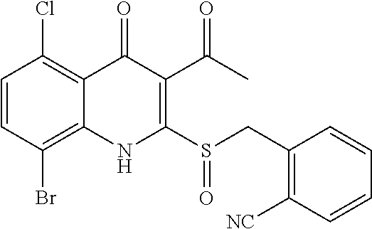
C1=CC(Br)=C2C(=C1Cl)C(=O)C(C(C)=O)=C(S(CC1=C([NC])C=CC=C1)=O)N2
